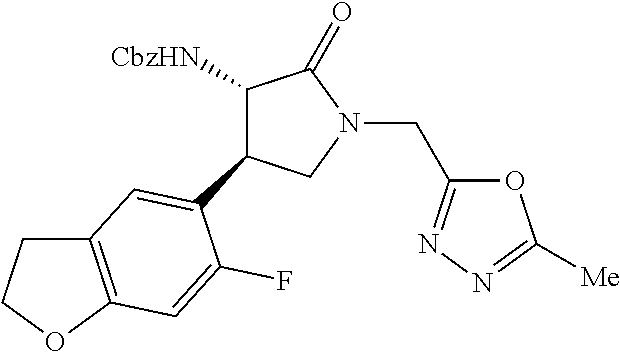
C1(C2=CC3=C(OCC3)C=C2F)C([CbzHN])C(=O)N(CC2=NN=C([Me])O2)C1
